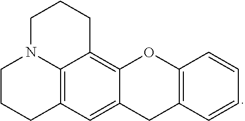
C1N2C3=C(CCC2)C=C2C(=C3CC1)OC1=C(C2)C=CC=C1
